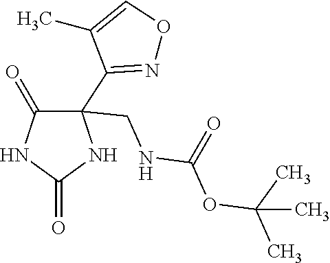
N1=C(C2(CNC(OC(C)(C)C)=O)C(=O)NC(=O)N2)C(C)=CO1
